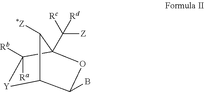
[Y]1C2C(B)OC(C([Rc])([Z])[Rd])(C1([Ra])[Rb])C2[*Z]
